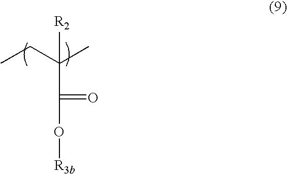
CCC(C)(C(O[R3b])=O)[R2]
